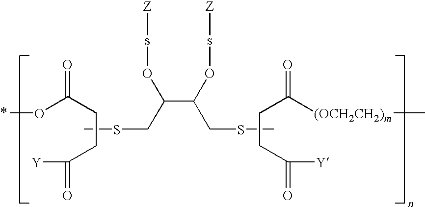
COC(=O)CCC(=O)[Y].CSCC(C(Os[Z])CSC)Os[Z].C(CC(=O)[Y])C(=O)[(OCH2CH2)m]C
